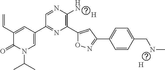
C1=C(C2=NC(C3=CC(C4=CC=C(CNC)C=C4)=NO3)=C(N)N=C2)C=C(C=C)C(=O)N1C(C)C.[H].[H]
